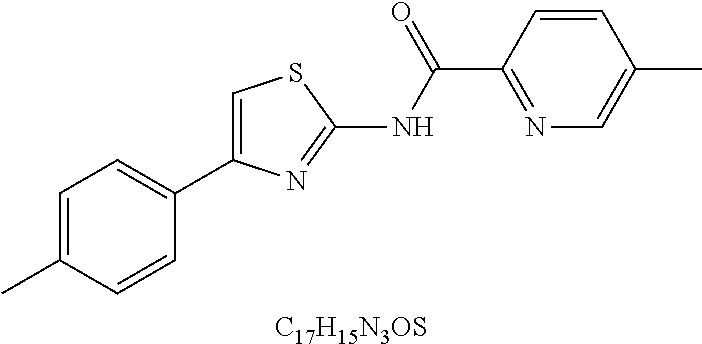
[C17H15N3OS].C1(C(=O)NC2=NC(C3=CC=C(C)C=C3)=CS2)=NC=C(C)C=C1
